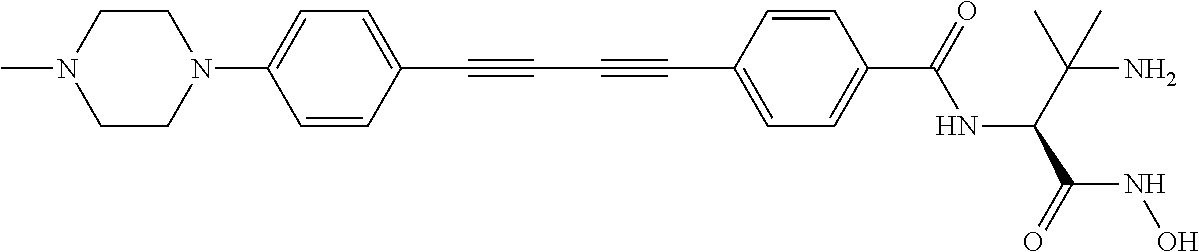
C(C#CC1=CC=C(C(=O)NC(C(C)(N)C)C(=O)NO)C=C1)#CC1=CC=C(N2CCN(C)CC2)C=C1
